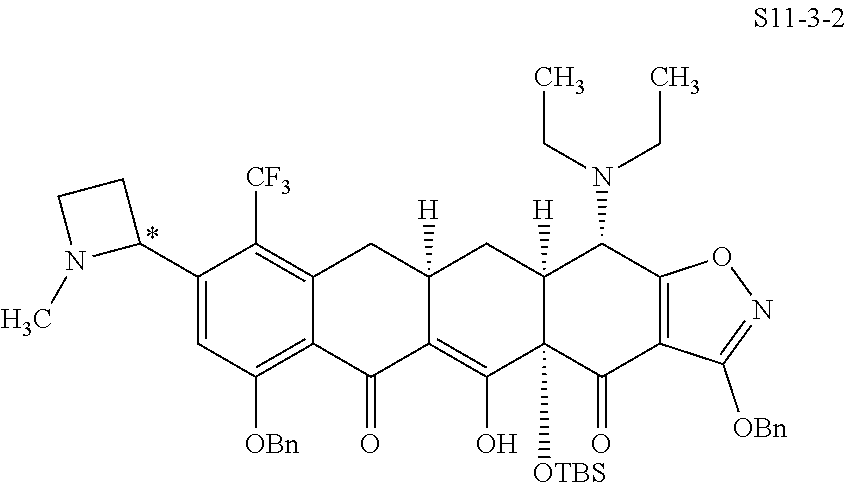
C1=C(C2CCN2C)C([CF3])=C2C(=C1[OBn])C(=O)C1=C(O)C3([OTBS])C([H])(CC1([H])C2)C(N(CC)CC)C1=C(C3=O)C([OBn])=NO1
